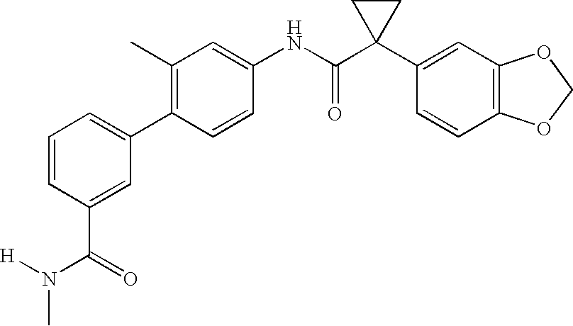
C1(NC(C2(C3=CC4=C(C=C3)OCO4)CC2)=O)=CC(C)=C(C2=CC=CC(C(N(C)[H])=O)=C2)C=C1
